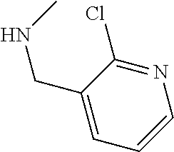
N1=C(Cl)C(CNC)=CC=C1
